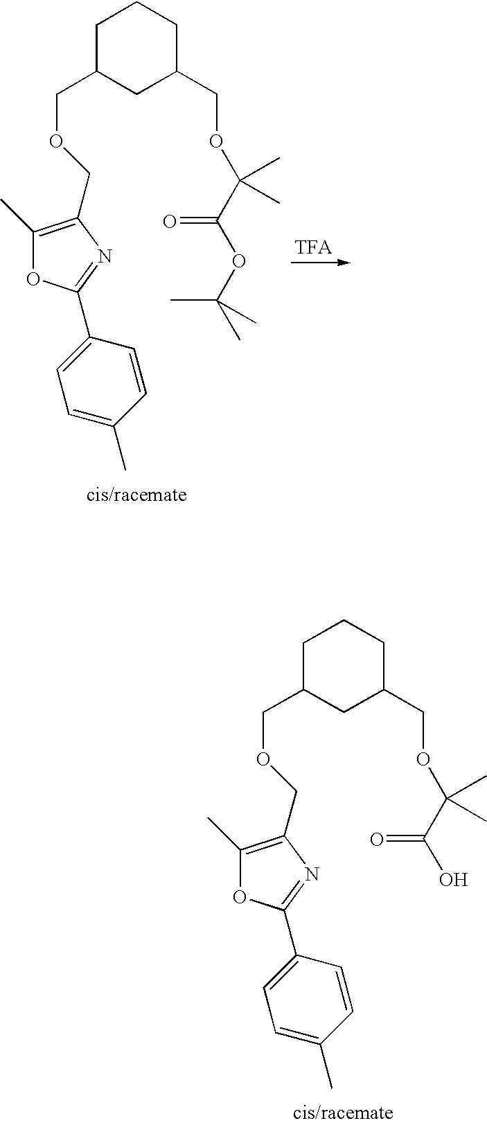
C1C(COCC2=C(C)OC(C3=CC=C(C)C=C3)=N2)CC(COC(C(=O)OC(C)(C)C)(C)C)CC1.C1C(COCC2=C(C)OC(C3=CC=C(C)C=C3)=N2)CC(COC(C(=O)O)(C)C)CC1
